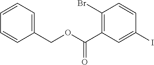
C1=CC=C(COC(C2=C(Br)C=CC(I)=C2)=O)C=C1
